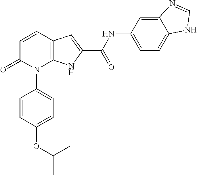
C12=C(C=CC(=O)N1C1=CC=C(OC(C)C)C=C1)C=C(C(NC1=CC=C3C(=C1)N=CN3)=O)N2
